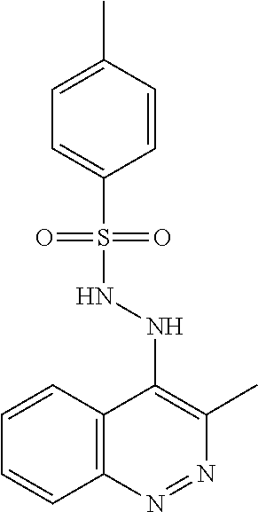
N1=NC(C)=C(NNS(C2=CC=C(C)C=C2)(=O)=O)C2=C1C=CC=C2
